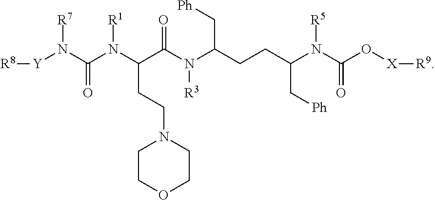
[R8][Y]N(C(N(C(C(N(C(CCC(N(C(O[X][R9])=O)[R5])C[Ph])C[Ph])[R3])=O)CCN1CCOCC1)[R1])=O)[R7]
